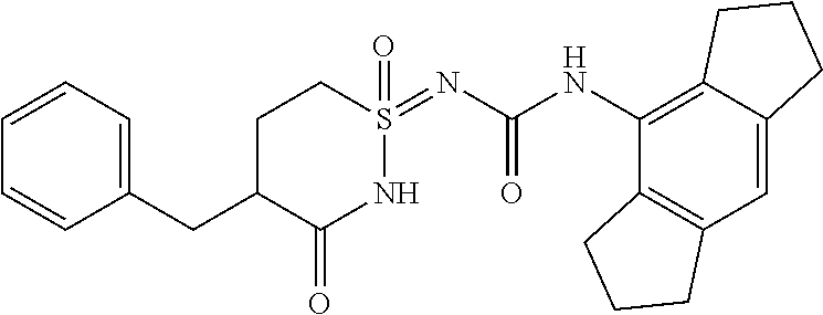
C12=C(C=C3C(=C1NC(=O)N=S1(=O)CCC(CC4=CC=CC=C4)C(=O)N1)CCC3)CCC2
